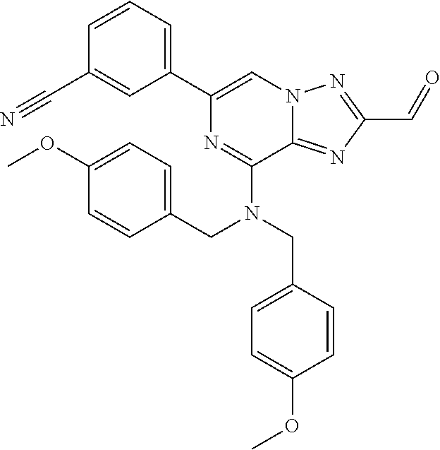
C1=CC=C(C2=CN3C(=NC(C=O)=N3)C(N(CC3=CC=C(OC)C=C3)CC3=CC=C(OC)C=C3)=N2)C=C1C#N
